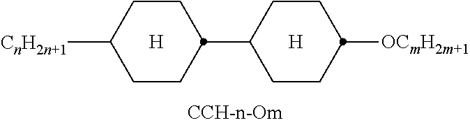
[H].[H].[OCmH2m+1]C1CCC(C2CCC([CnH2n+1])CC2)CC1
